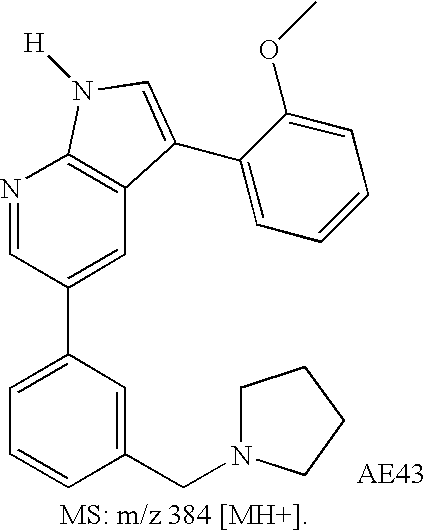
C1(C2=CC3=C(N=C2)N([H])C=C3C2=CC=CC=C2OC)=CC=CC(CN2CCCC2)=C1
